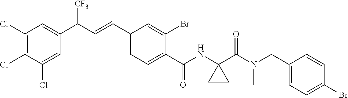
C1(Cl)=C(Cl)C(Cl)=CC(C(C=CC2=CC=C(C(NC3(C(N(CC4=CC=C(Br)C=C4)C)=O)CC3)=O)C(Br)=C2)[CF3])=C1
